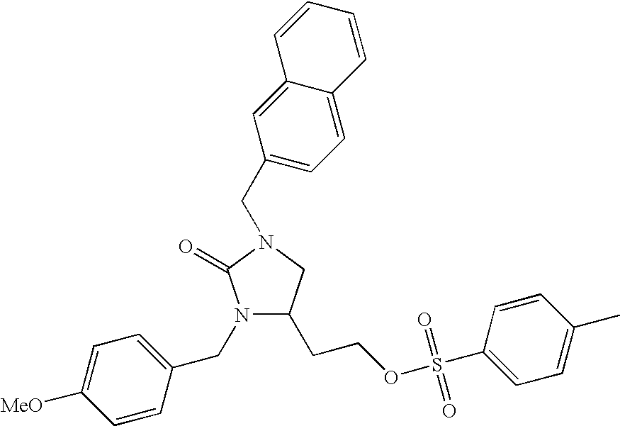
N1(CC2=CC=C([MeO])C=C2)C(CCOS(C2=CC=C(C)C=C2)(=O)=O)CN(CC2=CC=C3C(=C2)C=CC=C3)C1=O
